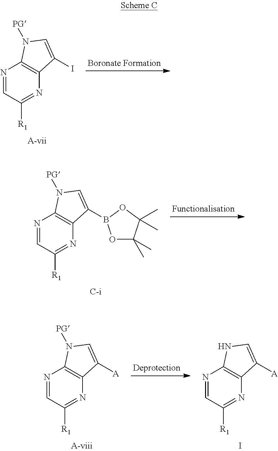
N1=CC([R1])=NC2=C1N([PG])C=C2I.N1=CC([R1])=NC2=C1N([PG])C=C2B1OC(C)(C)C(C)(C)O1.N1=CC([R1])=NC2=C1N([PG])C=C2[A].N1=CC([R1])=NC2=C1NC=C2[A].I
